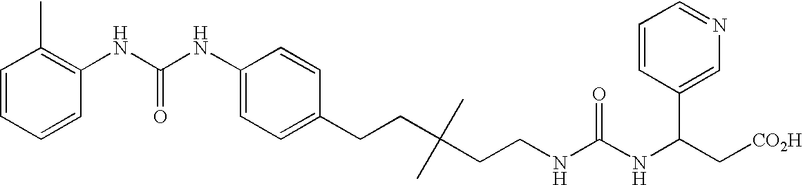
C1(CCC(C)(C)CCNC(NC(C[CO2H])C2=CN=CC=C2)=O)=CC=C(NC(NC2=C(C)C=CC=C2)=O)C=C1
